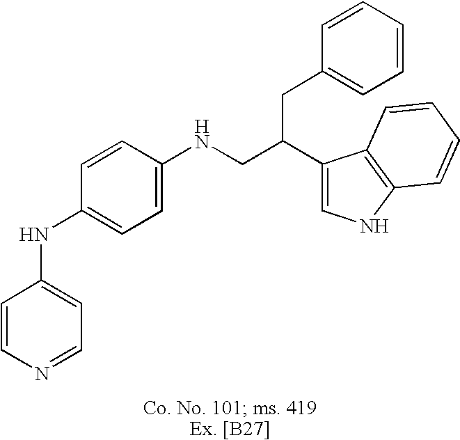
C1=CN=CC=C1NC1=CC=C(NCC(C2=CNC3=C2C=CC=C3)CC2=CC=CC=C2)C=C1
